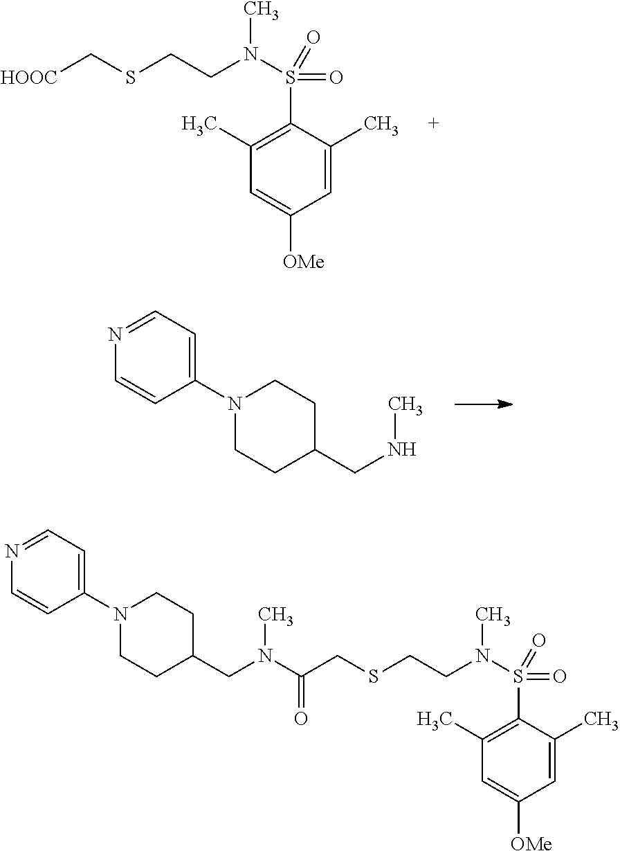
C1=C(C)C(S(=O)(=O)N(CCSC[HOOC])C)=C(C)C=C1[OMe].C1(N2CCC(CNC)CC2)=CC=NC=C1.C1=C(C)C(S(=O)(=O)N(CCSCC(N(CC2CCN(C3=CC=NC=C3)CC2)C)=O)C)=C(C)C=C1[OMe]
